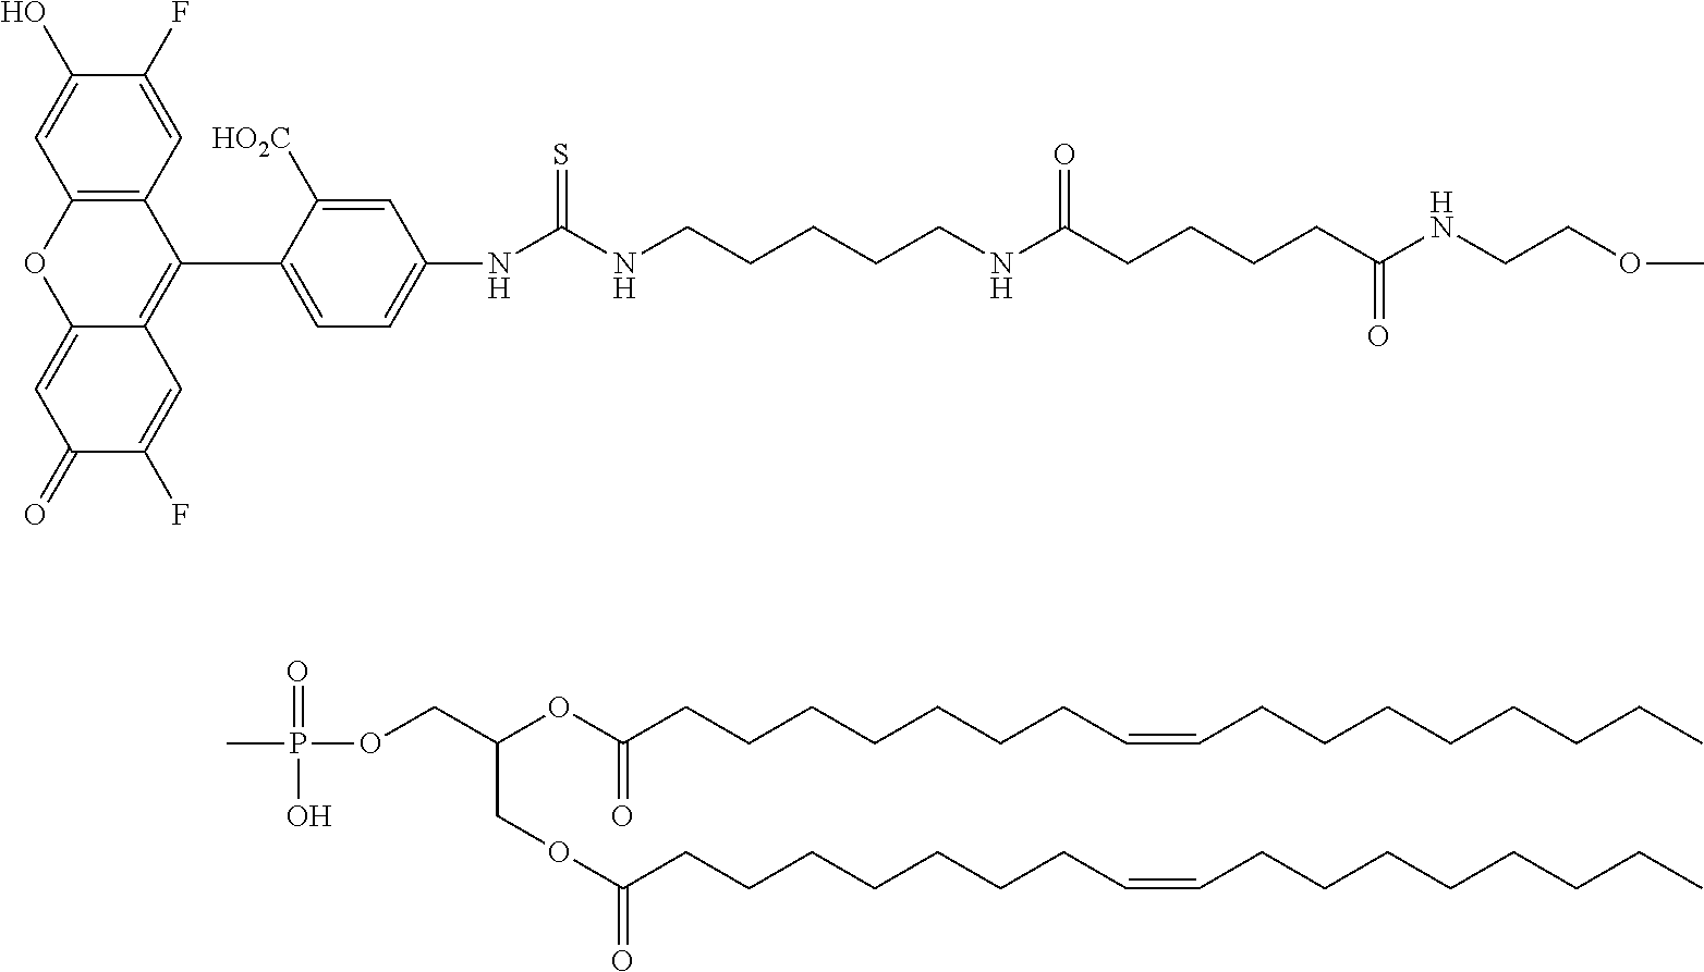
C12=C(C=C(F)C(O)=C1)C(C1=CC=C(NC(NCCCCCNC(CCCCC(NCCOC)=O)=O)=S)C=C1[HO2C])=C1C(=CC(=O)C(F)=C1)O2.CP(=O)(O)OCC(COC(CCCCCCCC=CCCCCCCCC)=O)OC(CCCCCCCC=CCCCCCCCC)=O
